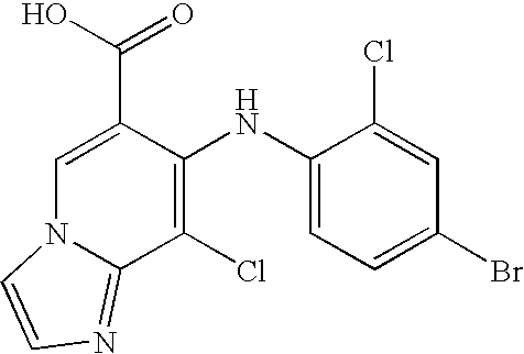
C1=C(C(O)=O)C(NC2=CC=C(Br)C=C2Cl)=C(Cl)C2=NC=CN12
